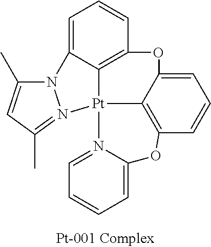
C1=C2C3=C(C=C1)OC1=CC=CC4=C1[Pt]3(N1=CC=CC=C1O4)N1=C(C)C=C(C)N12
